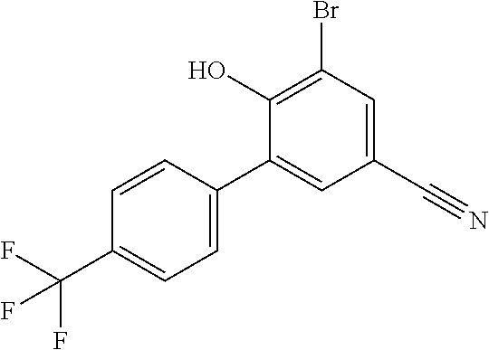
BrC1=C(O)C(C2=CC=C(C(F)(F)F)C=C2)=CC(C#N)=C1
